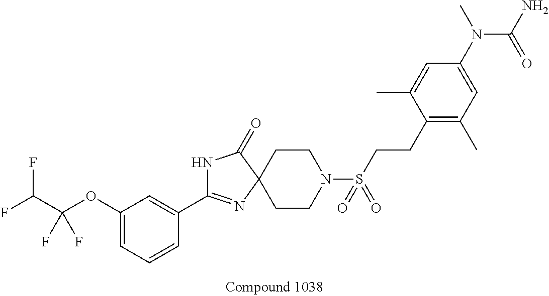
C1CC2(CCN1S(CCC1=C(C)C=C(N(C(N)=O)C)C=C1C)(=O)=O)C(=O)NC(C1=CC(OC(C(F)F)(F)F)=CC=C1)=N2
